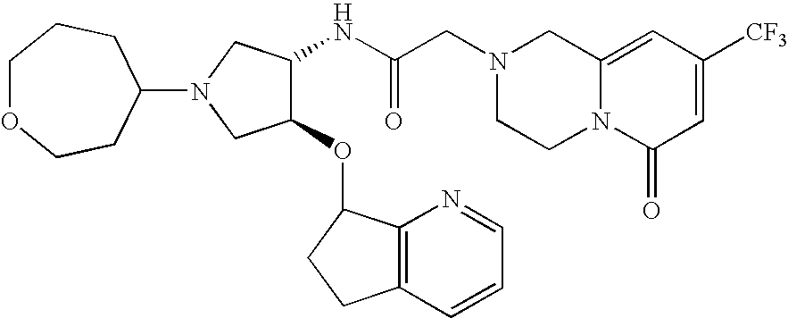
C12=CC([CF3])=CC(=O)N1CCN(CC(NC1C(OC3C4=C(CC3)C=CC=N4)CN(C3CCOCCC3)C1)=O)C2
